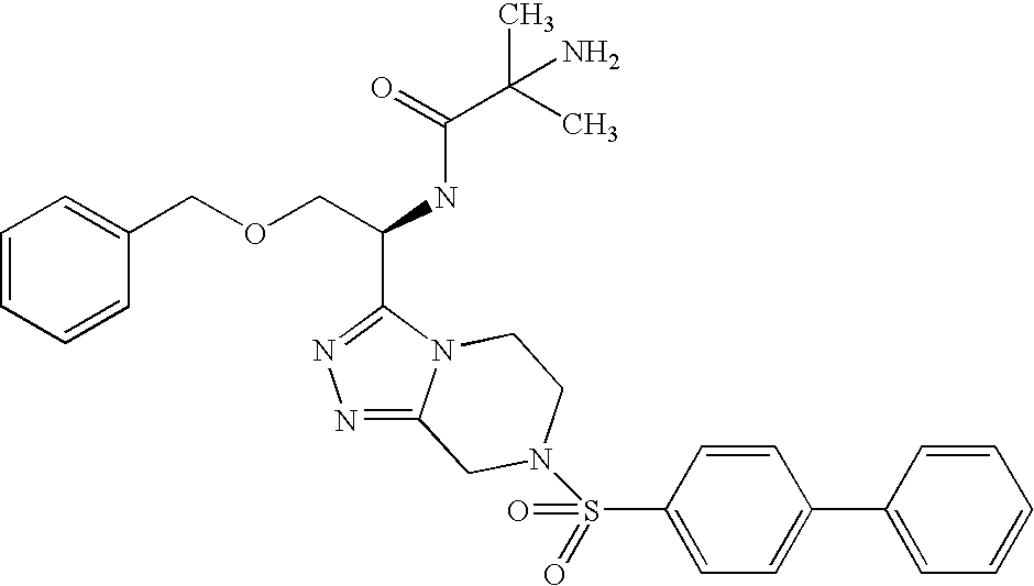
N1=C2N(C(C(COCC3=CC=CC=C3)NC(C(C)(C)N)=O)=N1)CCN(S(C1=CC=C(C3=CC=CC=C3)C=C1)(=O)=O)C2
